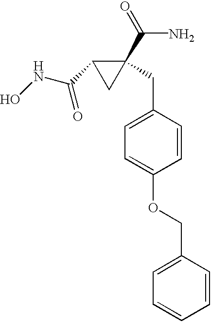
ONC(C1CC1(C(=O)N)CC1=CC=C(OCC2=CC=CC=C2)C=C1)=O
